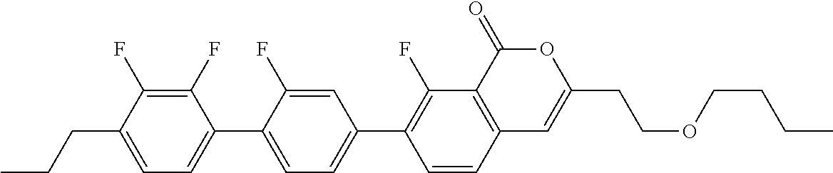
C12=C(C(=O)OC(CCOCCCC)=C1)C(F)=C(C1=CC=C(C3=CC=C(CCC)C(F)=C3F)C(F)=C1)C=C2
